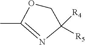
O1CC([R4])([R5])N=C1C
